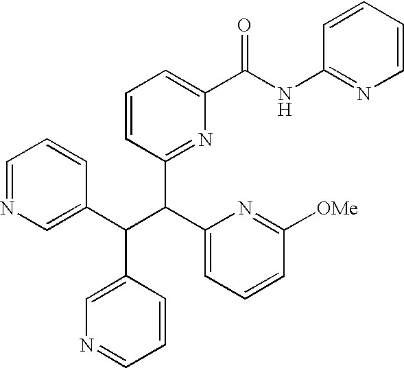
C1=NC=C(C(C(C2=CC=CC([OMe])=N2)C2=NC(C(NC3=NC=CC=C3)=O)=CC=C2)C2=CN=CC=C2)C=C1
